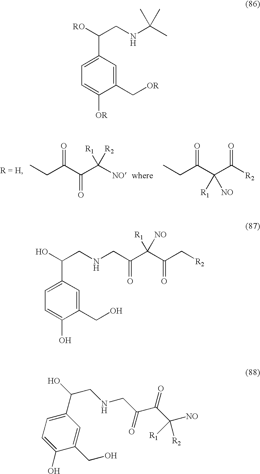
CCC(C(C([NO])([R1])[R2])=O)=O.CCC(C(C([R2])=O)([R1])[NO])=O.C1(C[OR])=CC(C([RO])CNC(C)(C)C)=CC=C1[OR].C1(CO)=CC(C(O)CNCC(C(C(C[R2])=O)([R1])[NO])=O)=CC=C1O.C1(CO)=CC(C(O)CNCC(C(C([NO])([R1])[R2])=O)=O)=CC=C1O
